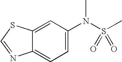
C1=C(N(S(C)(=O)=O)C)C=C2C(=C1)N=CS2
